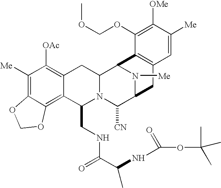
C1([Me])=C2C(=C3C(=C1[OAc])CC1N(C3CNC(C(C)NC(=O)OC(C)(C)C)=O)C([CN])C3N([Me])C1C1=C(C3)C=C([Me])C([OMe])=C1OCOC)OCO2
